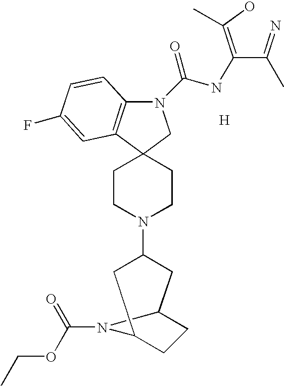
N1(C(=O)NC(C(=N)C)=C(O)C)C2=C(C3(C1)CCN(C1CC4CCC(C1)N4C(=O)OCC)CC3)C=C(F)C=C2.[H]
